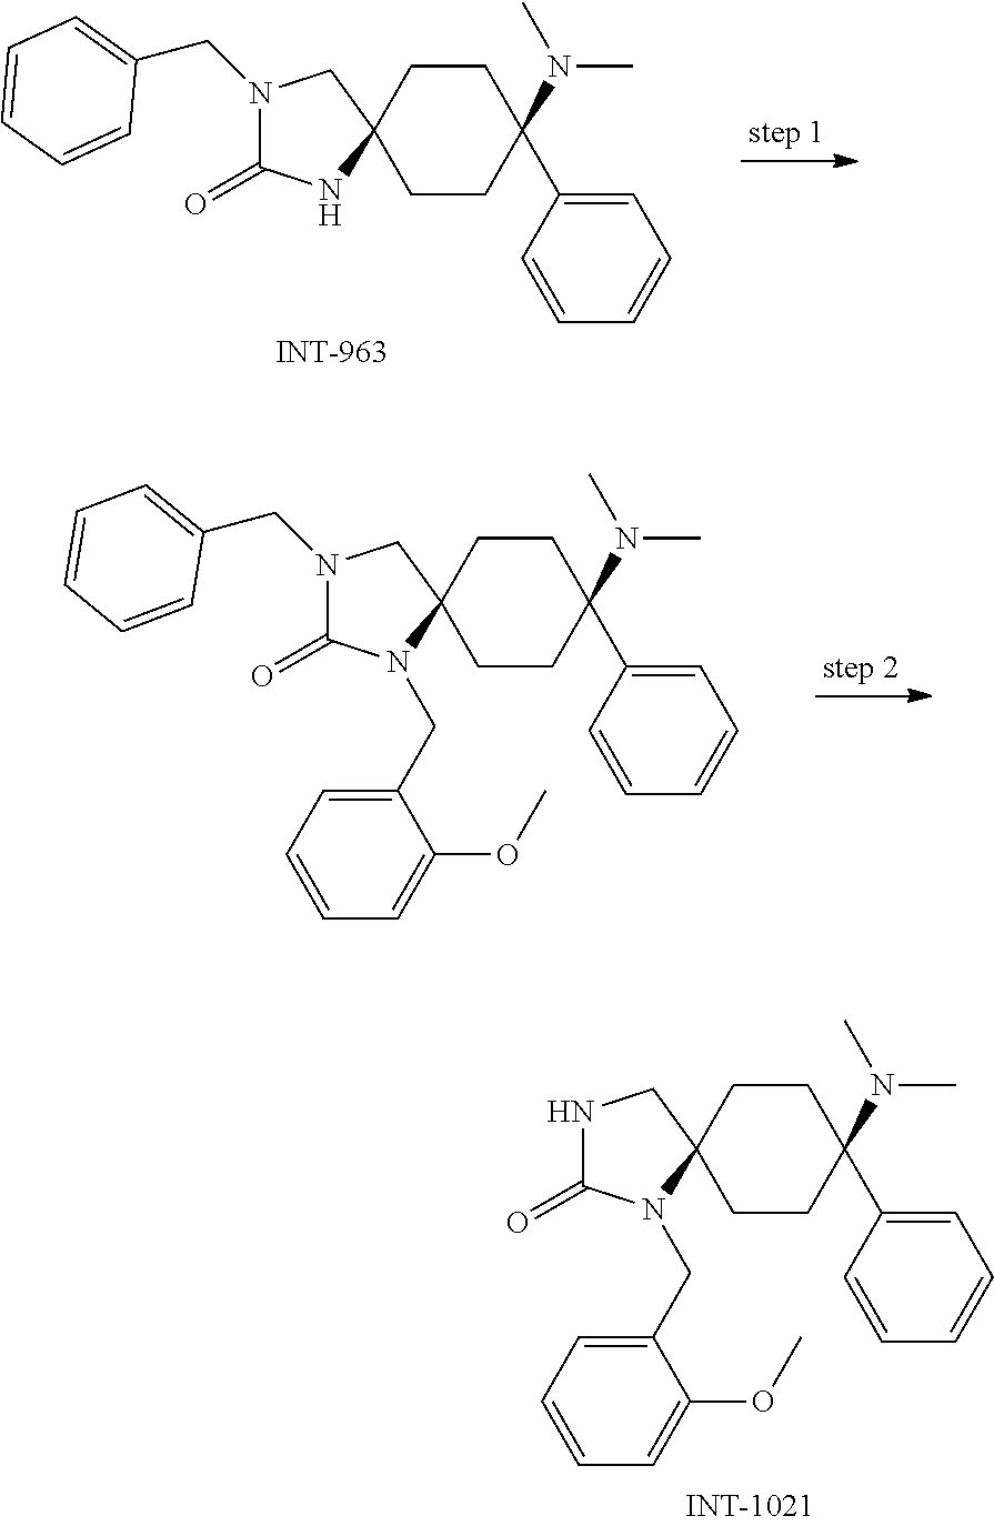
C1CC(N(C)C)(C2=CC=CC=C2)CCC12CN(CC1=CC=CC=C1)C(=O)N2.C1CC(N(C)C)(C2=CC=CC=C2)CCC12CN(CC1=CC=CC=C1)C(=O)N2CC1=CC=CC=C1OC.C1CC(N(C)C)(C2=CC=CC=C2)CCC12CNC(=O)N2CC1=CC=CC=C1OC
